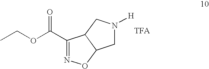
C1(C(OCC)=O)=NOC2C1CN([H])C2
